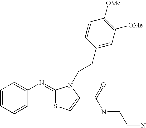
C1=CC=C(N=C2SC=C(C(NCCN)=O)N2CCC2=CC([OMe])=C([OMe])C=C2)C=C1
